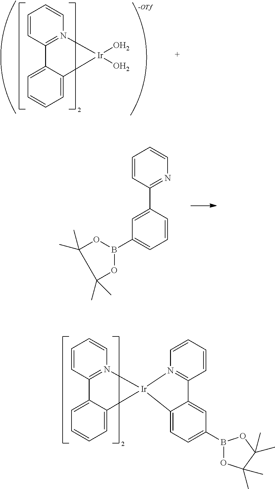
C1=CC=CN2=C1C1=CC=CC=C1[Ir]21N2=C(C=CC=C2)C2=CC(B3OC(C)(C)C(C)(C)O3)=CC=C21.C1=CC=CN2=C1C1=CC=CC=C1[Ir]2(O)O.[-OTf].C1=CC(C2=CC(B3OC(C)(C)C(C)(C)O3)=CC=C2)=NC=C1
